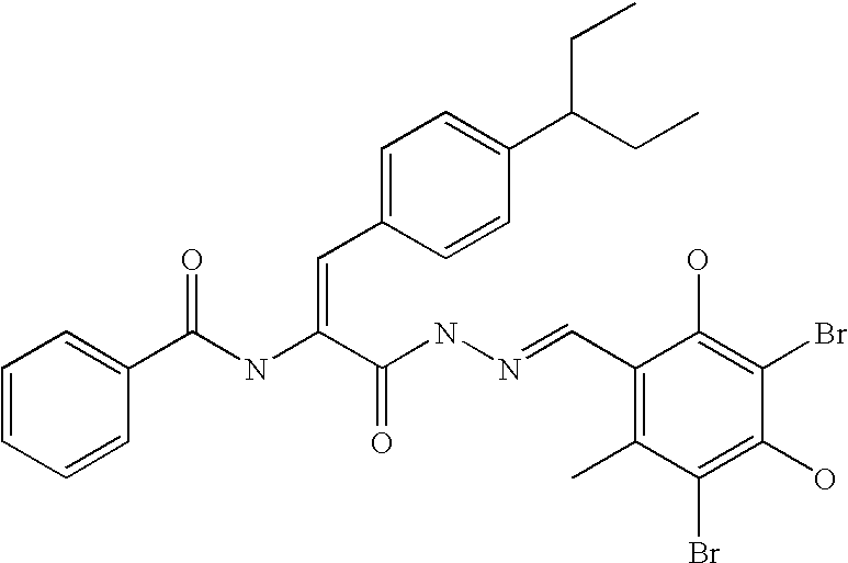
C1=CC=CC(C(NC(C(NN=CC2=C(C)C(Br)=C(O)C(Br)=C2O)=O)=CC2=CC=C(C(CC)CC)C=C2)=O)=C1
